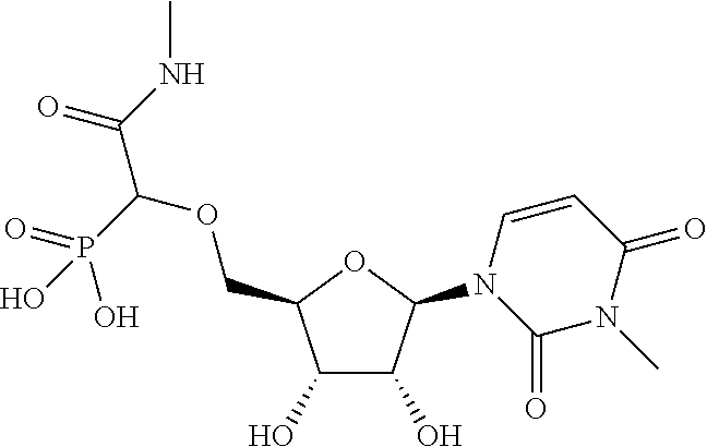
C1(O)C(O)C(N2C(=O)N(C)C(=O)C=C2)OC1COC(C(NC)=O)P(=O)(O)O
